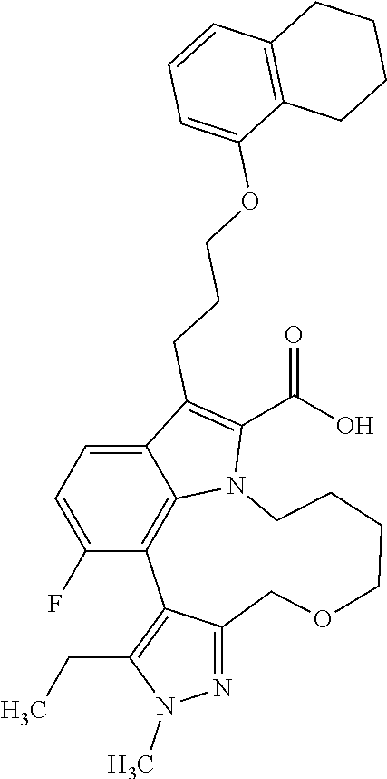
C12=CC=C(F)C3=C1N(C(C(=O)O)=C2CCCOC1=CC=CC2=C1CCCC2)CCCCOCC1=NN(C)C(CC)=C13
